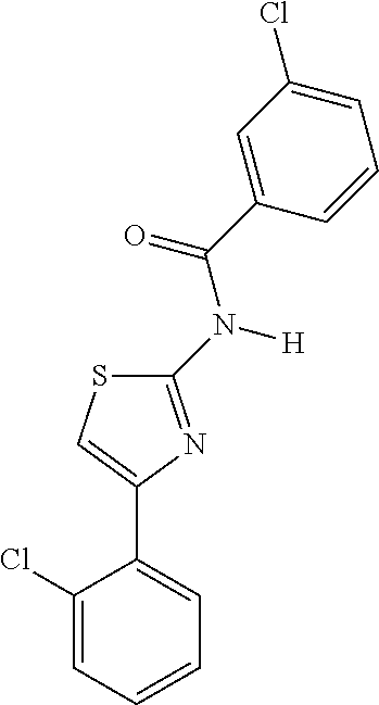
C1(Cl)=CC=CC=C1C1=CSC(N(C(C2=CC(Cl)=CC=C2)=O)[H])=N1
